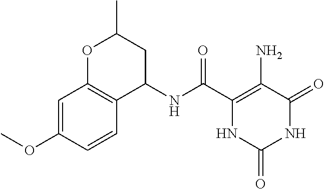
C1(NC(C2=C(N)C(=O)NC(=O)N2)=O)CC(C)OC2=C1C=CC(OC)=C2
